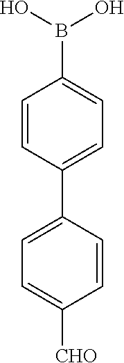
C1=CC(C2=CC=C([CHO])C=C2)=CC=C1B(O)O
